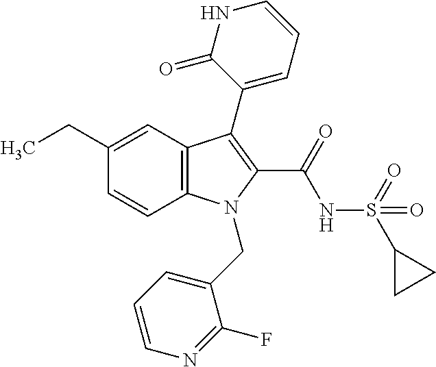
C1(CC)=CC2=C(C=C1)N(CC1=CC=CN=C1F)C(C(NS(C1CC1)(=O)=O)=O)=C2C1=CC=CNC1=O
